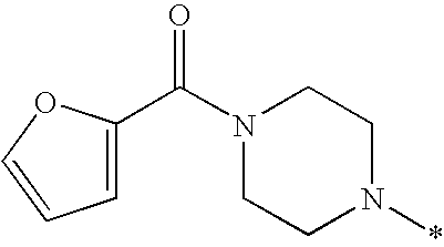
C1=C(C(N2CCN(*)CC2)=O)OC=C1
